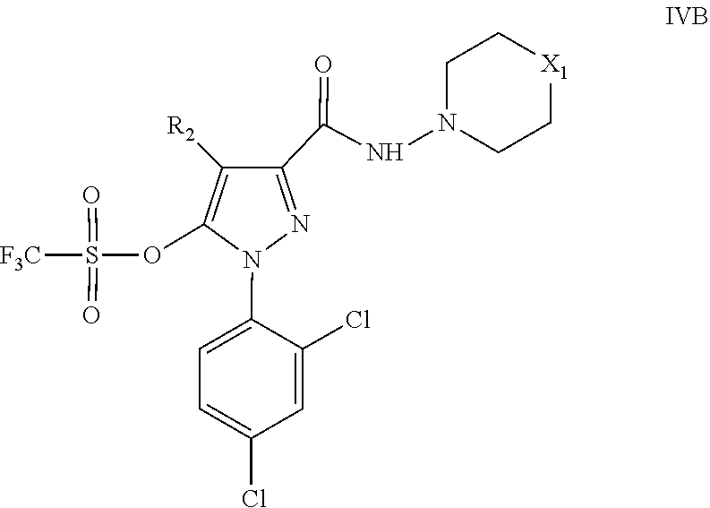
C1=C(Cl)C=C(Cl)C(N2C(OS(=O)(=O)[F3C])=C([R2])C(C(=O)NN3CC[X1]CC3)=N2)=C1
